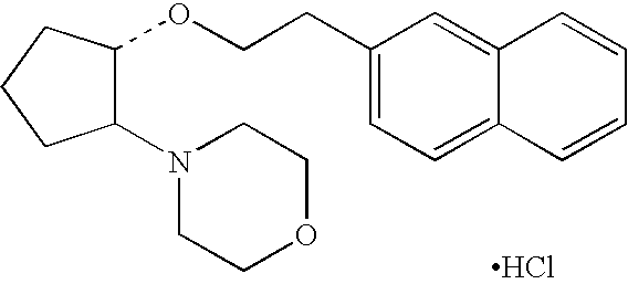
C1(CCOC2C(N3CCOCC3)CCC2)=CC=C2C(=C1)C=CC=C2.Cl
